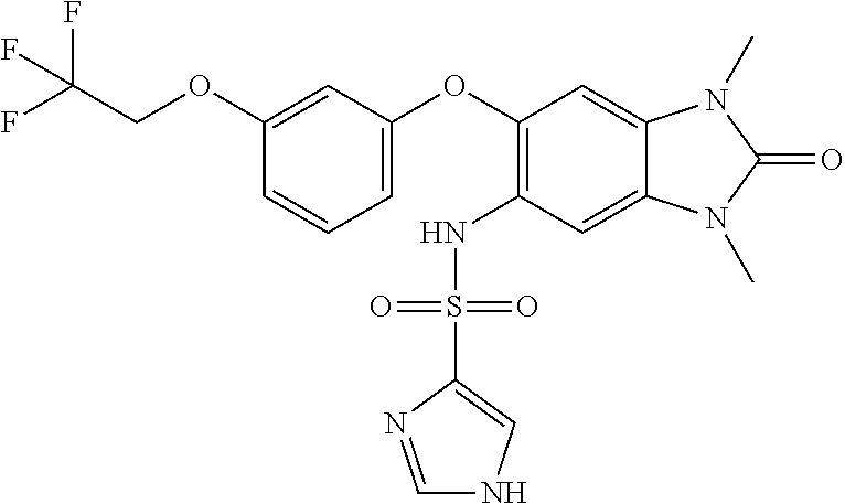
C(COC1=CC(OC2=C(NS(C3=CNC=N3)(=O)=O)C=C3C(=C2)N(C)C(=O)N3C)=CC=C1)(F)(F)F
